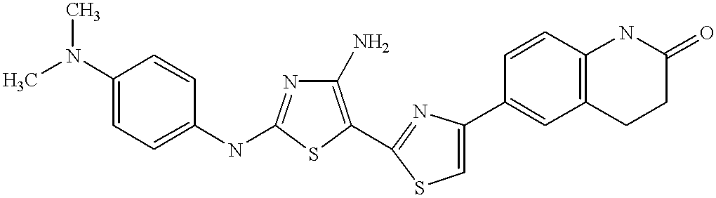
C1(N)=C(C2=NC(C3=CC4=C(C=C3)NC(=O)CC4)=CS2)SC(NC2=CC=C(N(C)C)C=C2)=N1
